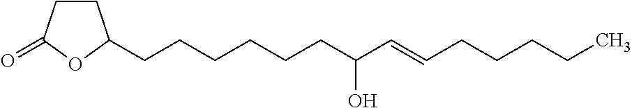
C1CC(CCCCCCC(C=CCCCCC)O)OC1=O
